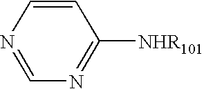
C1=CN=CN=C1[NHR101]
